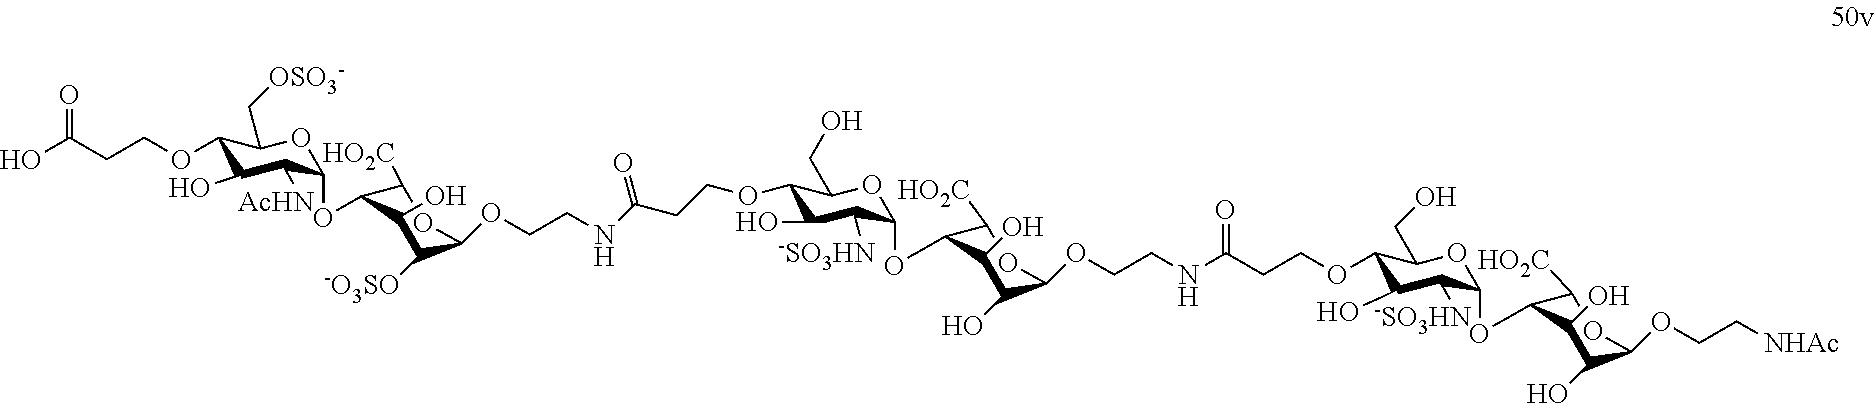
C1(OCCC(=O)O)C(O)C([AcHN])C(OC2C([HO2C])OC(OCCNC(CCOC3C(O)C([-SO3HN])C(OC4C([HO2C])OC(OCCNC(=O)CCOC5C(O)C([-SO3HN])C(OC6C([HO2C])OC(OCC[NHAc])C(O)C6O)OC5CO)C(O)C4O)OC3CO)=O)C([-O3SO])C2O)OC1C[OSO3-]
